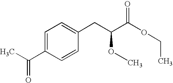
C(C1=CC=C(CC(C(OCC)=O)OC)C=C1)(C)=O
